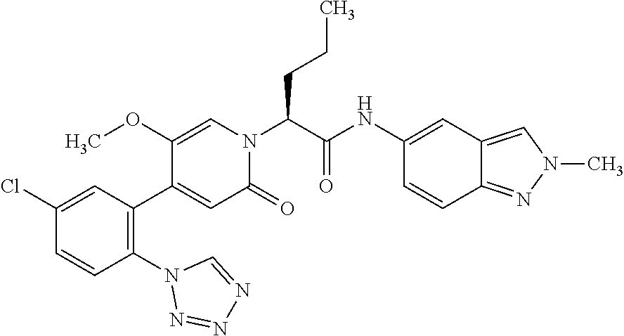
ClC1=CC(C2=CC(=O)N(C(C(NC3=CC4=CN(C)N=C4C=C3)=O)CCC)C=C2OC)=C(N2N=NN=C2)C=C1
